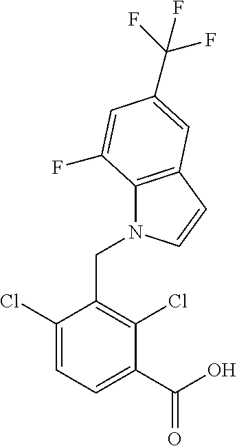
C1(Cl)=CC=C(C(O)=O)C(Cl)=C1CN1C2=C(C=C1)C=C(C(F)(F)F)C=C2F
